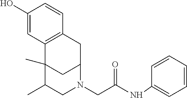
C1(O)=CC2=C(C=C1)CC1CC2(C)C(C)CN1CC(NC1=CC=CC=C1)=O
